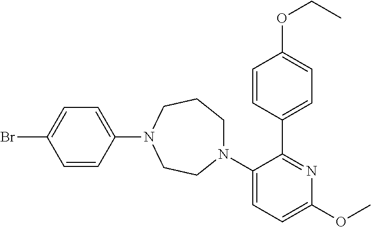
N1(C2=CC=C(OC)N=C2C2=CC=C(OCC)C=C2)CCCN(C2=CC=C(Br)C=C2)CC1
